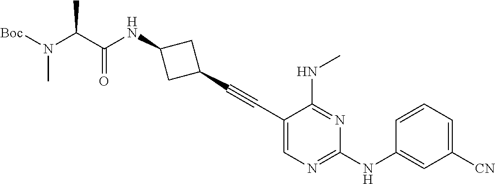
C1(C#CC2CC(NC(C(N([Boc])C)C)=O)C2)=CN=C(NC2=CC([CN])=CC=C2)N=C1NC
